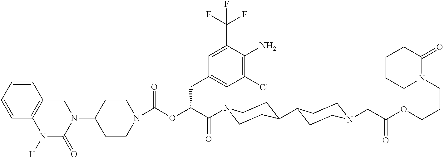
N1(C2CCN(C(=O)OC(C(=O)N3CCC(C4CCN(CC(OCCCN5C(=O)CCCC5)=O)CC4)CC3)CC3=CC(Cl)=C(N)C(C(F)(F)F)=C3)CC2)CC2=C(N([H])C1=O)C=CC=C2
